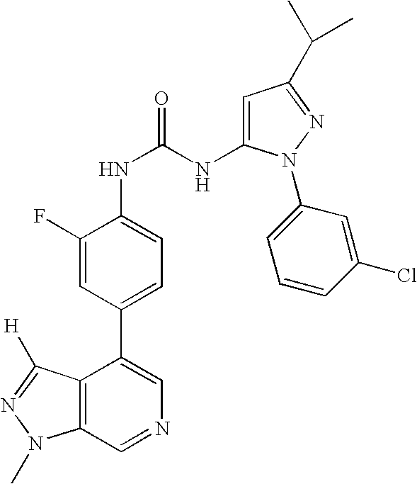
C12=C(C=NC=C1C1=CC=C(NC(NC3=CC(C(C)C)=NN3C3=CC=CC(Cl)=C3)=O)C(F)=C1)N(C)N=C2[H]
